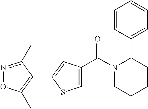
C1=C(C(N2CCCCC2C2=CC=CC=C2)=O)C=C(C2=C(C)ON=C2C)S1
